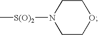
C1CN([S(O)2]C)CCO1
